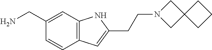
C1(CN)=CC2=C(C=C1)C=C(CCN1CC3(C1)CCC3)N2
